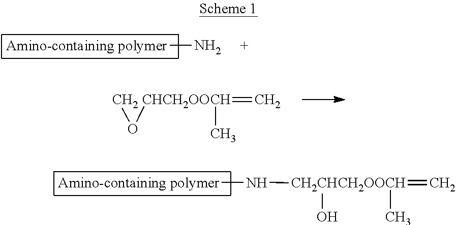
[Amino-containing polymer]N[CH2CHCH2OOCH](C)(O)=C.[Amino-containing polymer]N.[CHCH2OOCH](=C)(C)OC
